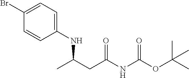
C1(Br)=CC=C(NC(CC(NC(=O)OC(C)(C)C)=O)C)C=C1
